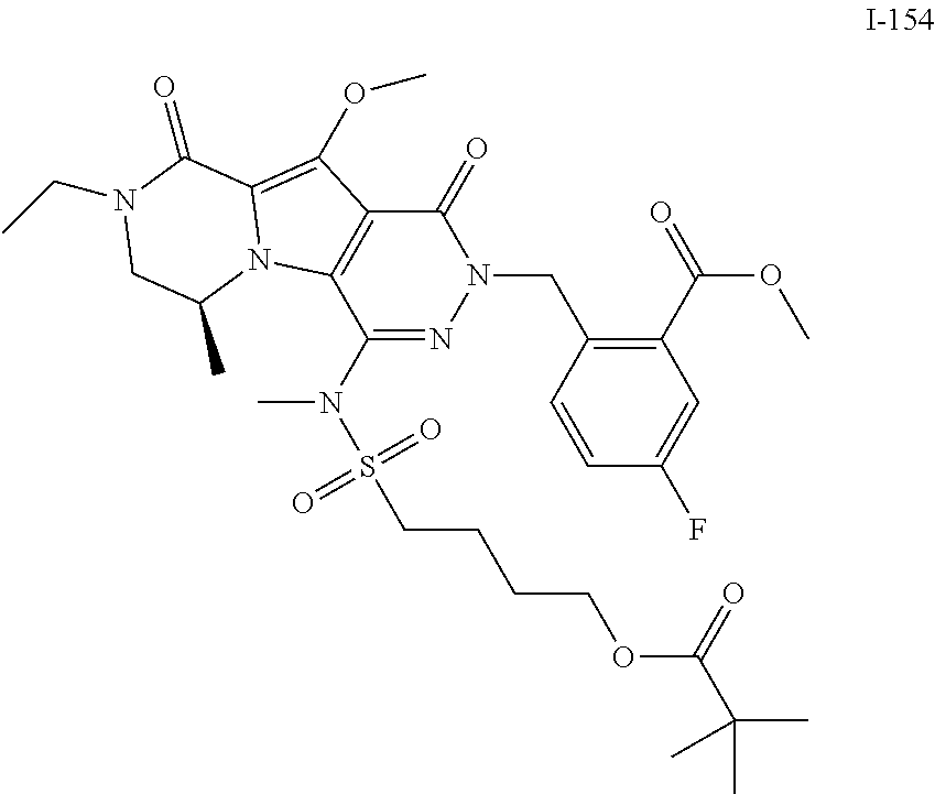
C1(C(OC)=O)=C(CN2N=C(N(C)S(CCCCOC(C(C)(C)C)=O)(=O)=O)C3=C(C2=O)C(OC)=C2N3C(C)CN(CC)C2=O)C=CC(F)=C1
